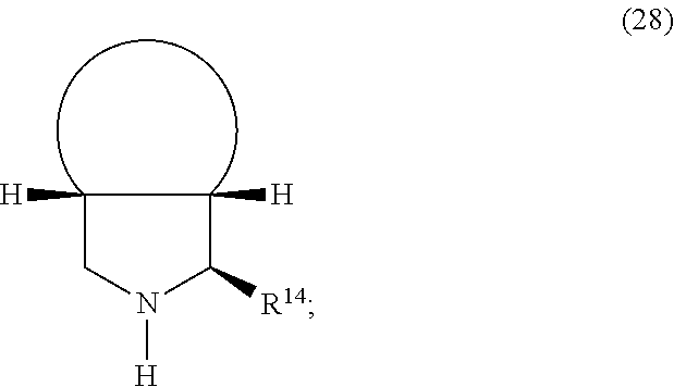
C1([H])CN([H])C([R14])C1[H]
